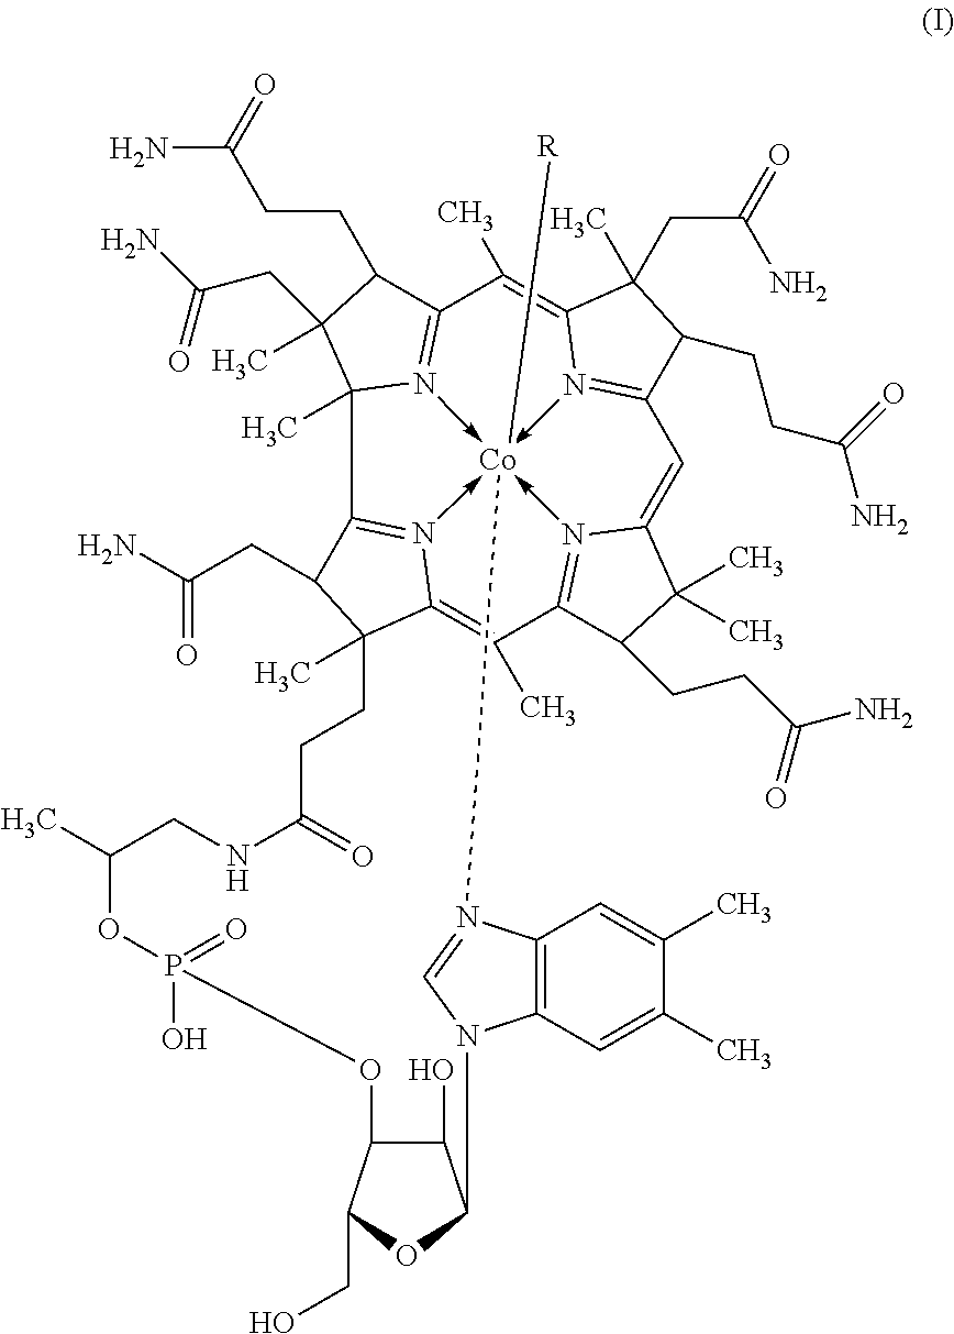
C12(C)C3=N4->[Co]567([R])-N1=C(C(CCC(N)=O)C2(CC(=O)N)C)C(C)=C1N->5=C(C(CCC(N)=O)C1(C)CC(=O)N)C=C1N->6=C(C(CCC(N)=O)C1(C)C)C(C)=C4C(C)(C3CC(N)=O)CCC(=O)NCC(C)OP(O)(=O)OC1C(O)C(OC1CO)N1C2=C(N7=C1)C=C(C)C(C)=C2
